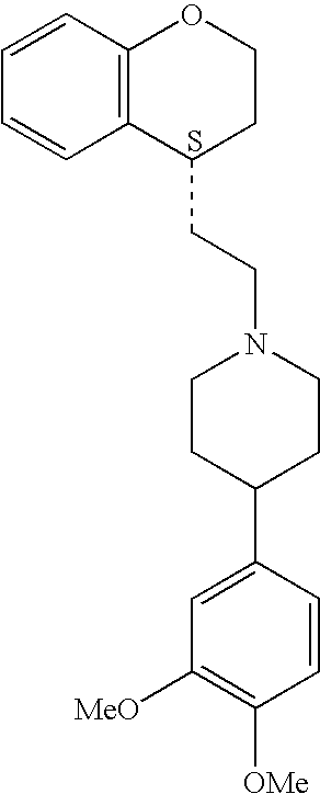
C12=C(C=CC=C1)OCCC2CCN1CCC(C2=CC([MeO])=C([OMe])C=C2)CC1.S
